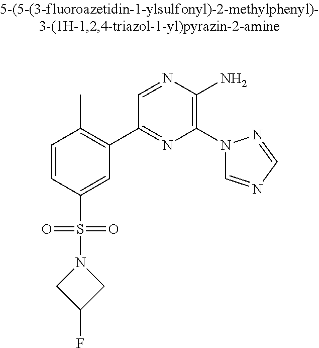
C1=CC(S(=O)(=O)N2CC(F)C2)=CC(C2=NC(N3C=NC=N3)=C(N)N=C2)=C1C
